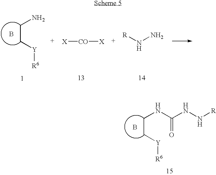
C(CN)[Y][R6].B.[X][CO][X].[R]NN.C(CNC(NN[R])=O)[Y][R6].B
